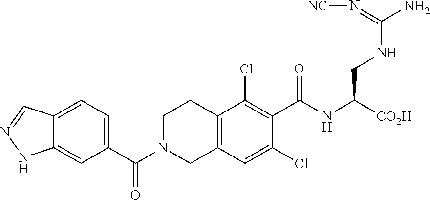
C12=C(C=C(Cl)C(C(NC([CO2H])CNC(N)=N[NC])=O)=C1Cl)CN(C(C1=CC=C3C(=C1)NN=C3)=O)CC2
